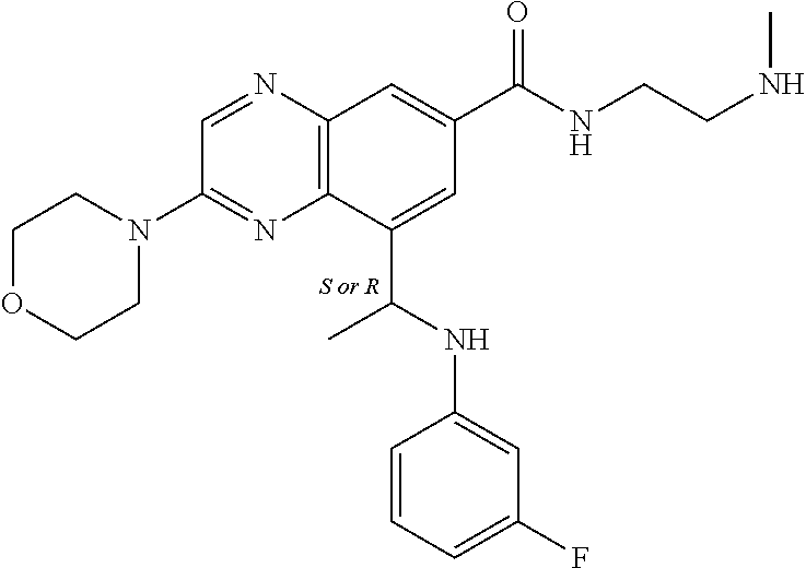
C1(C(NC2=CC(F)=CC=C2)C)=CC(C(NCCNC)=O)=CC2=C1N=C(N1CCOCC1)C=N2.[S or R]
